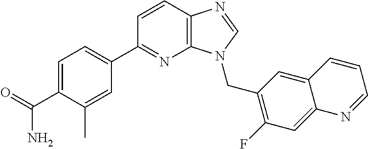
C1(C2=NC3=C(C=C2)N=CN3CC2=C(F)C=C3C(=C2)C=CC=N3)=CC=C(C(=O)N)C(C)=C1
